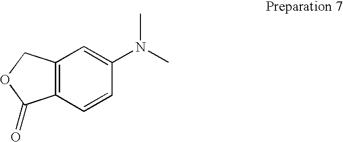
C12=C(C=CC(N(C)C)=C1)C(=O)OC2
